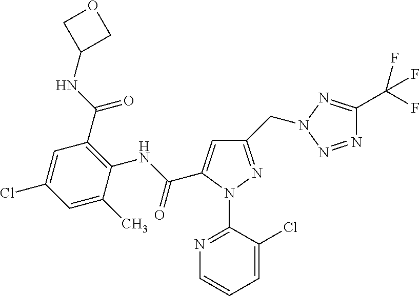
C1=C(C)C(NC(=O)C2=CC(CN3N=C(C(F)(F)F)N=N3)=NN2C2=NC=CC=C2Cl)=C(C(=O)NC2COC2)C=C1Cl
